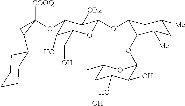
C1(OC2([COOQ])CC2C2CCCCC2)C(O)C(CO)OC(OC2C(OC3C(O)C(O)C(O)C(C)O3)C([Me])CC([Me])C2)C1[OBz]
